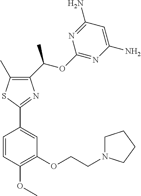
C1(C(OC2=NC(N)=CC(N)=N2)C)=C(C)SC(C2=CC(OCCN3CCCC3)=C(OC)C=C2)=N1
